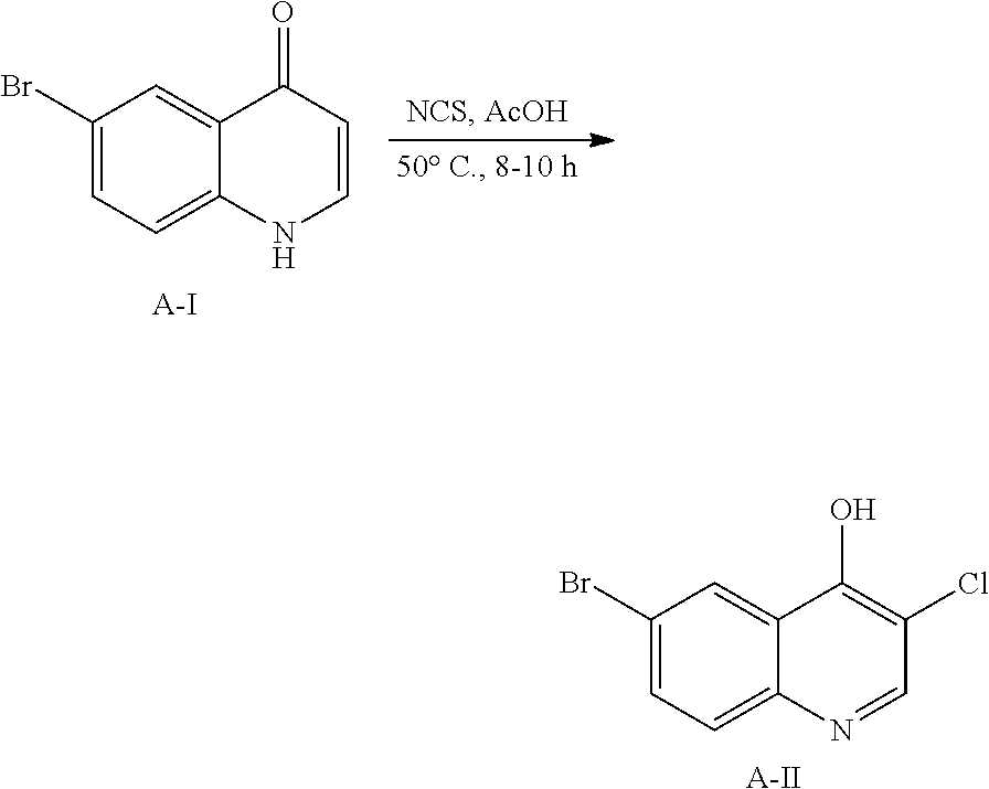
C1(Br)=CC=C2C(=C1)C(=O)C=CN2.[A-I].C1(Br)=CC=C2C(=C1)C(O)=C(Cl)C=N2.[A-II]
